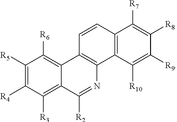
C1([R5])=C([R4])C([R3])=C2C(=C1[R6])C1=C(C3=C(C=C1)C([R7])=C([R8])C([R9])=C3[R10])N=C2[R2]
